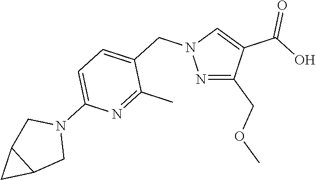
N1=C(COC)C(C(=O)O)=CN1CC1=CC=C(N2CC3C(C2)C3)N=C1C
